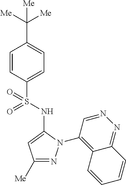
C1=CC(S(=O)(NC2=CC([Me])=NN2C2=C3C(=NN=C2)C=CC=C3)=O)=CC=C1C([Me])([Me])[Me]
